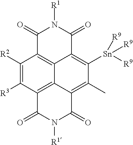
C1(=O)C2=C3C(=C([Sn]([R9])([R9])[R9])C(C)=C4C3=C(C([R3])=C2[R2])C(=O)N([R1])C4=O)C(=O)N1[R1]
